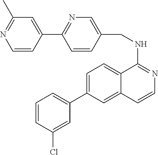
C1=CC(Cl)=CC(C2=CC=C3C(=C2)C=CN=C3NCC2=CN=C(C3=CC(C)=NC=C3)C=C2)=C1
